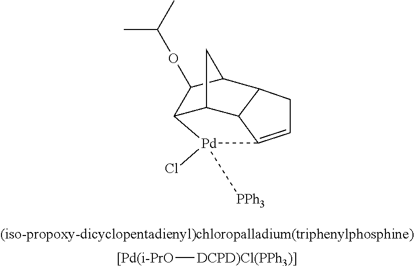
C12C3CC(C1OC(C)C)C1CC=C(C31)[Pd]2(Cl)[PPh3].[[Pd(i-PrO][DCPD)Cl(PPh3)]]
